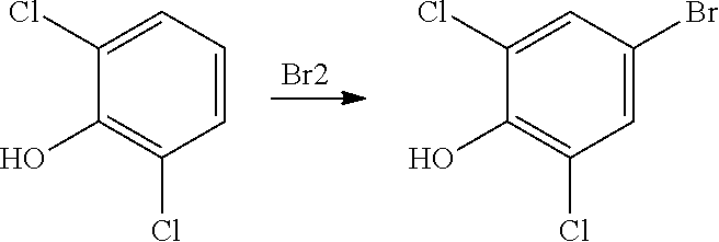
C1(O)=C(Cl)C=CC=C1Cl.[Br2].C1(O)=C(Cl)C=C(Br)C=C1Cl
